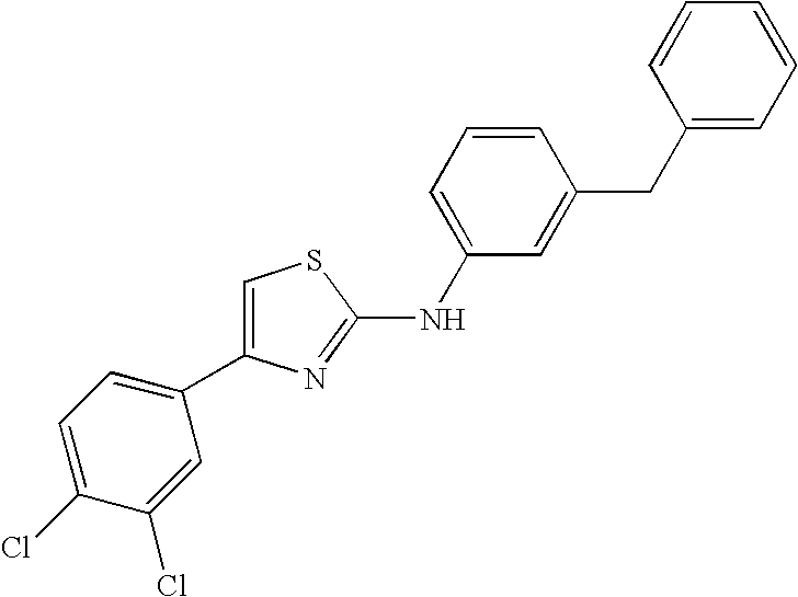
C1=C(NC2=NC(C3=CC=C(Cl)C(Cl)=C3)=CS2)C=C(CC2=CC=CC=C2)C=C1
